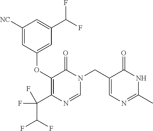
C1(OC2=CC(C(F)F)=CC([NC])=C2)=C(C(F)(F)C(F)F)N=CN(CC2=CN=C(C)NC2=O)C1=O
